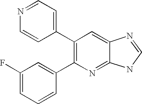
C1=NC=CC(C2=C(C3=CC(F)=CC=C3)N=C3C(=C2)N=CN3)=C1
